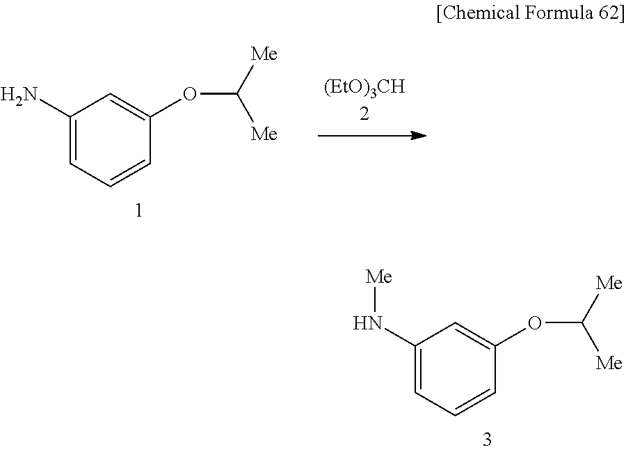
C1(N[Me])=CC=CC(OC([Me])[Me])=C1.C1(N)=CC=CC(OC([Me])[Me])=C1
